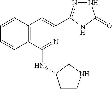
C12=C(C(NC3CCNC3)=NC(C3=NNC(=O)N3)=C1)C=CC=C2
